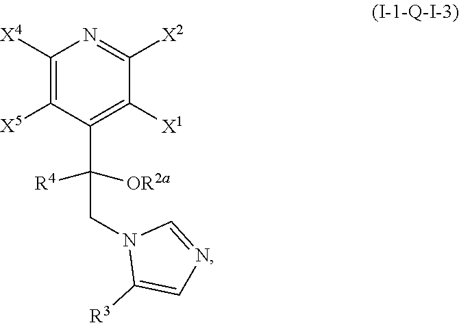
C1([X4])=C([X5])C(C(CN2C([R3])=CN=C2)([R4])[OR2a])=C([X1])C([X2])=N1
